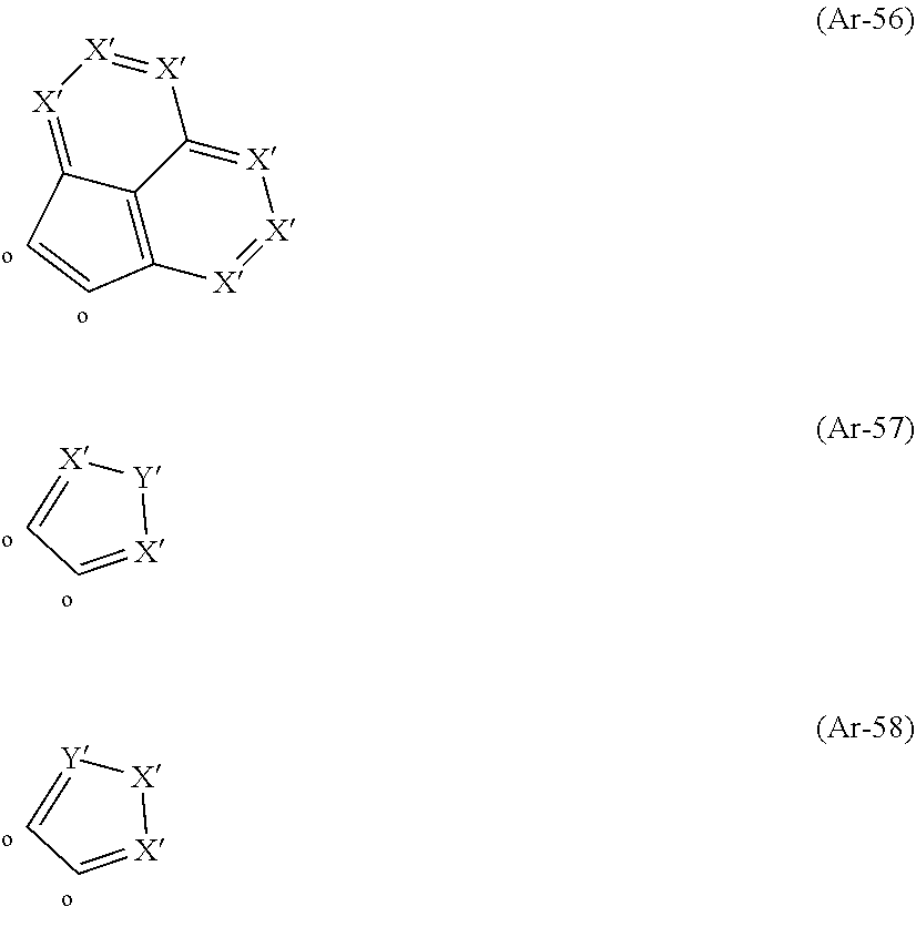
[X]1=[X][X]=C2C3=C([X]=[X][X]=C13)C=C2.[Y]1[X]=CC=[X]1.[X]1[Y]=CC=[X]1
